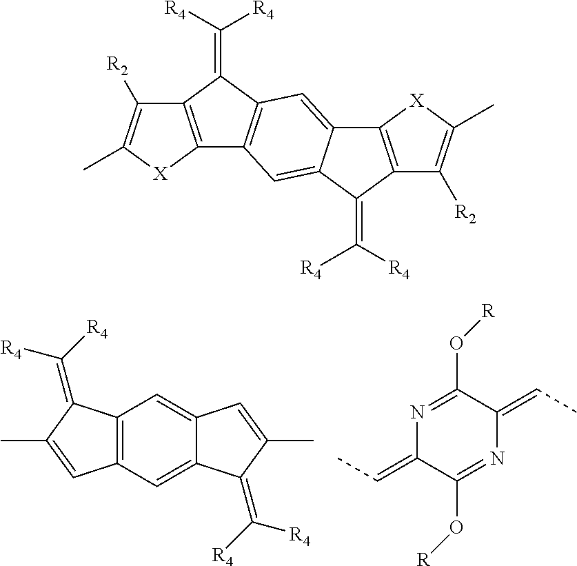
C12=C(C=C3C(=C1)C=C(C)C3=C([R4])[R4])C=C(C)C2=C([R4])[R4].N1=C(O[R])C(=CC)N=C(O[R])C1=CC.C12=C(C(=C([R4])[R4])C3=C1[X]C(C)=C3[R2])C=C1C3=C(C(=C([R4])[R4])C1=C2)C([R2])=C(C)[X]3
